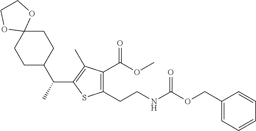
C1(CCNC(=O)OCC2=CC=CC=C2)=C(C(=O)OC)C(C)=C(C(C2CCC3(CC2)OCCO3)C)S1
